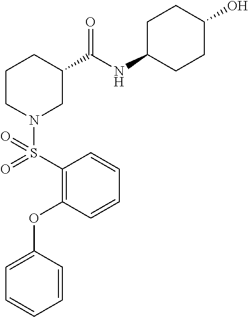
C1(S(N2CC(C(=O)NC3CCC(O)CC3)CCC2)(=O)=O)=C(OC2=CC=CC=C2)C=CC=C1
